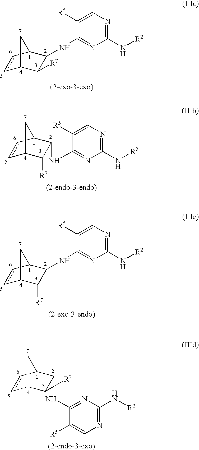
C1=C([R5])C(NC2C([R7])C3ccC2C3)=NC(N[R2])=N1.C1=C([R5])C(NC2C([R7])C3ccC2C3)=NC(N[R2])=N1.C1=C([R5])C(NC2C([R7])C3ccC2C3)=NC(N[R2])=N1.N1=C(NC2C([R7])C3ccC2C3)C([R5])=CN=C1N[R2]
